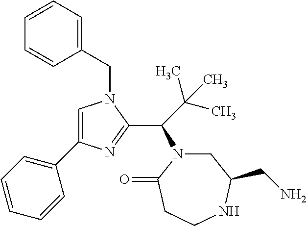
C1(CN2C=C(C3=CC=CC=C3)N=C2C(C(C)(C)C)N2CC(CN)NCCC2=O)=CC=CC=C1
